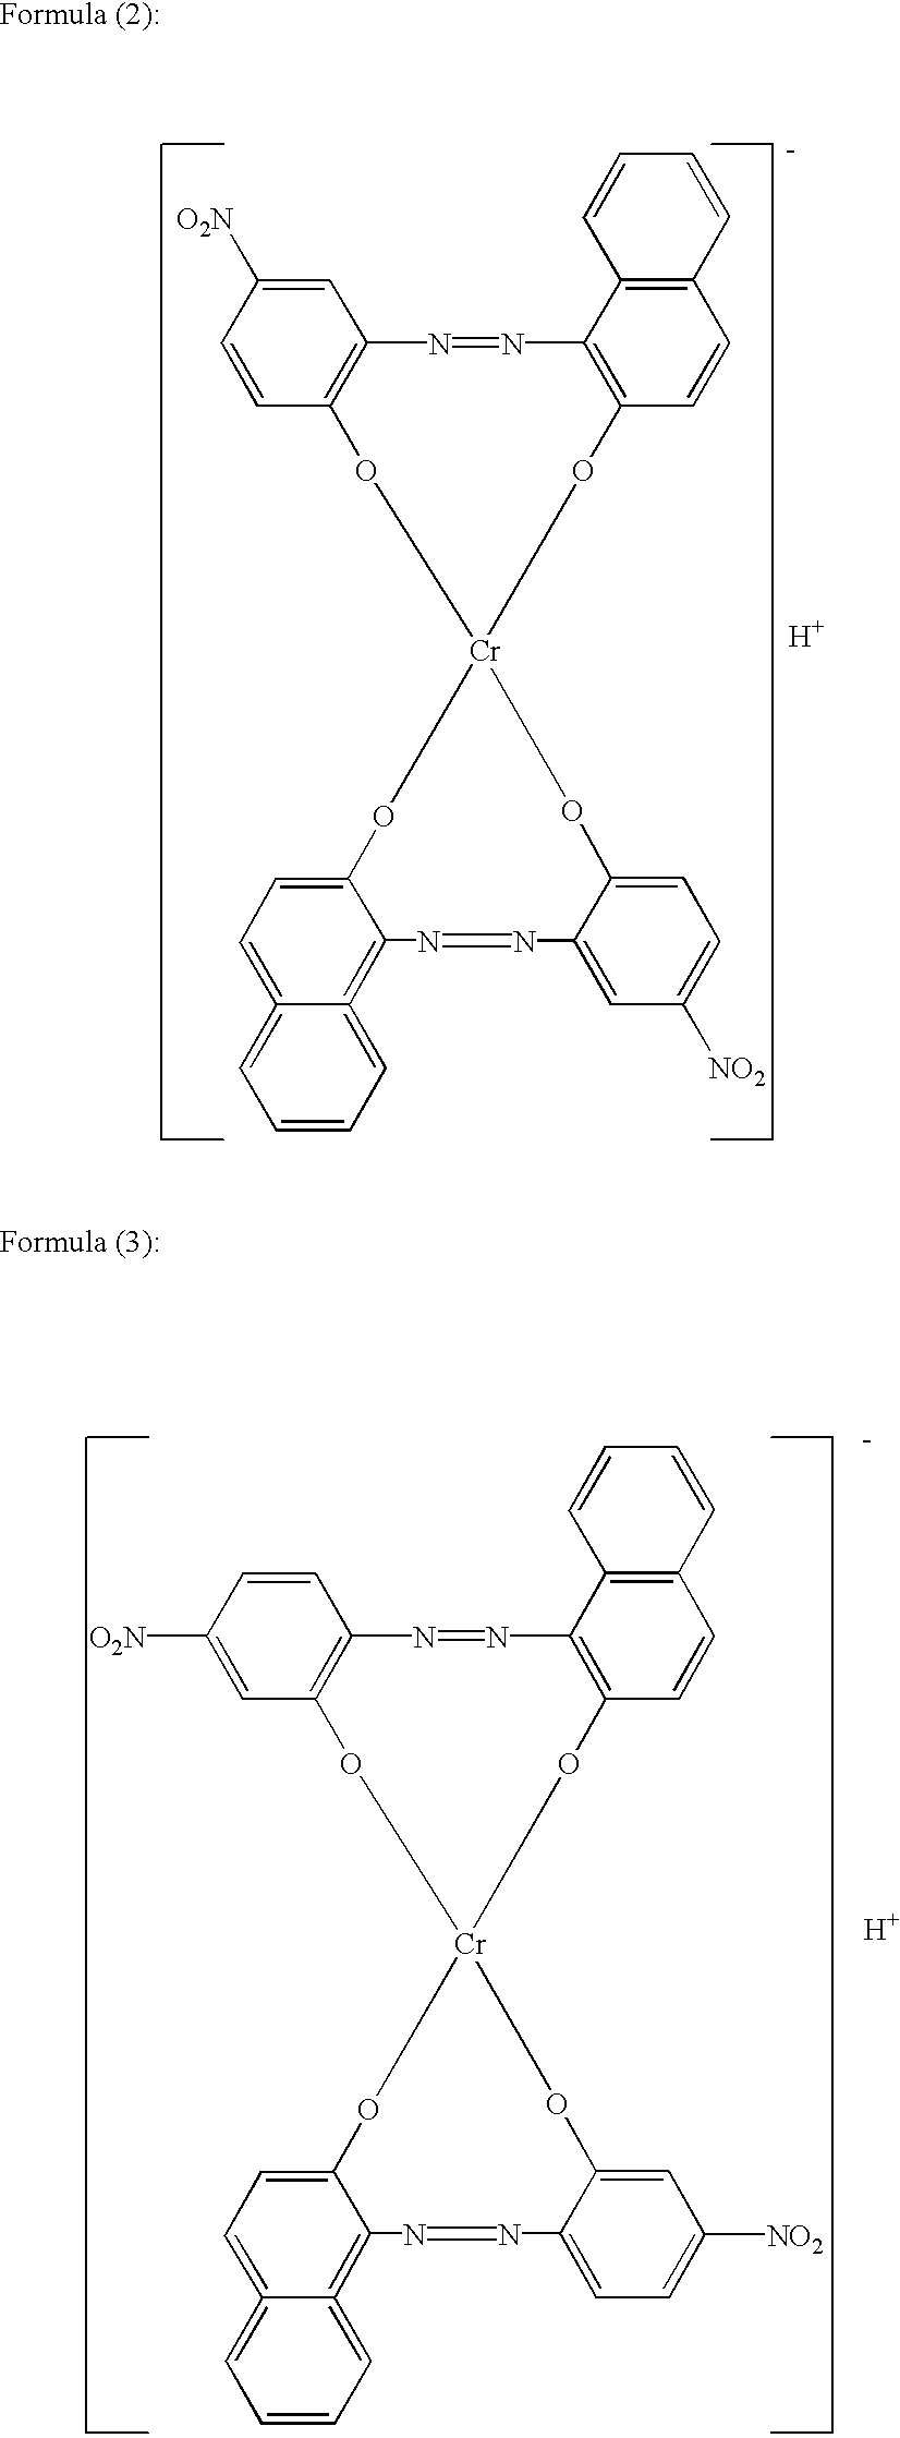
[H].C12=C(C=CC=C1)C=CC1=C2N=NC2=C(C=CC([O2N])=C2)O[Cr]2(O1)OC1=CC=C3=CC=CC=C3=C1N=NC1=CC([NO2])=CC=C1O2.[H].C12=C(C=CC=C1)C=CC1=C2N=NC2=C(C=C([O2N])C=C2)O[Cr]2(O1)OC1=CC=C3=CC=CC=C3=C1N=NC1=CC=C([NO2])C=C1O2
